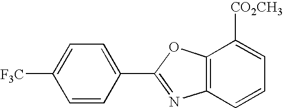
C1=C(C2=NC3=C(O2)C([CO2CH3])=CC=C3)C=CC([F3C])=C1
